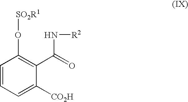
C1=CC=C([CO2H])C(C(=O)N[R2])=C1O[SO2R1]
